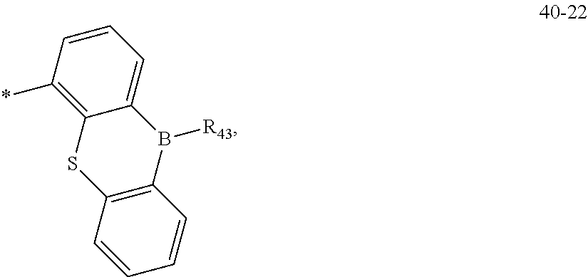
C1=CC(*)=C2C(=C1)B([R43])C1=C(S2)C=CC=C1
